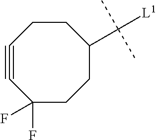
C1(F)(F)CCC(C([L1])(C)C)CCC#C1
